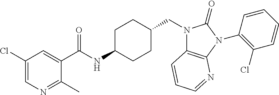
C1(Cl)=CN=C(C)C(C(NC2CCC(CN3C4=C(N(C5=C(Cl)C=CC=C5)C3=O)N=CC=C4)CC2)=O)=C1
